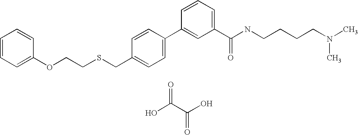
C1=CC=C(OCCSCC2=CC=C(C3=CC(C(NCCCCN(C)C)=O)=CC=C3)C=C2)C=C1.OC(C(O)=O)=O
